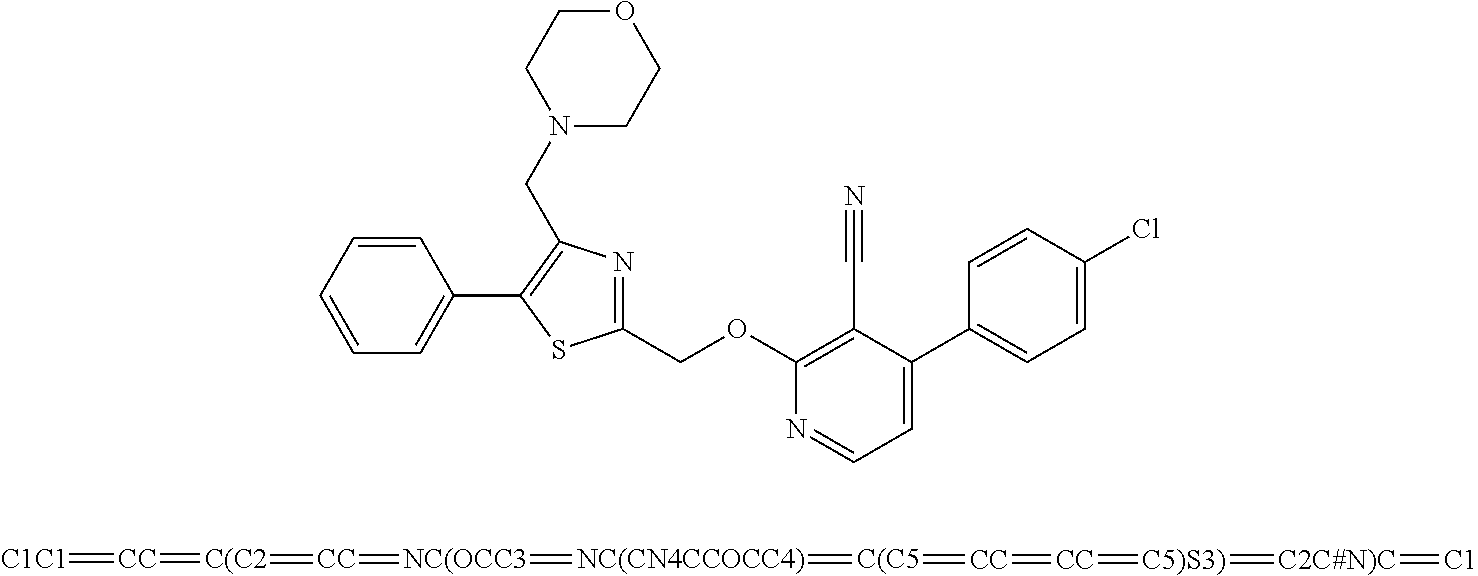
C1(C2=C(CN3CCOCC3)N=C(COC3=C(C#N)C(C4=CC=C(Cl)C=C4)=CC=N3)S2)=CC=CC=C1.[C1C1]=[CC]=[C(C2]=[CC]=[NC(OCC3]=[NC(CN4CCOCC4)]=[C(C5]=[CC]=[CC]=[C5)S3)]=[C2C#N)C]=[C1]
